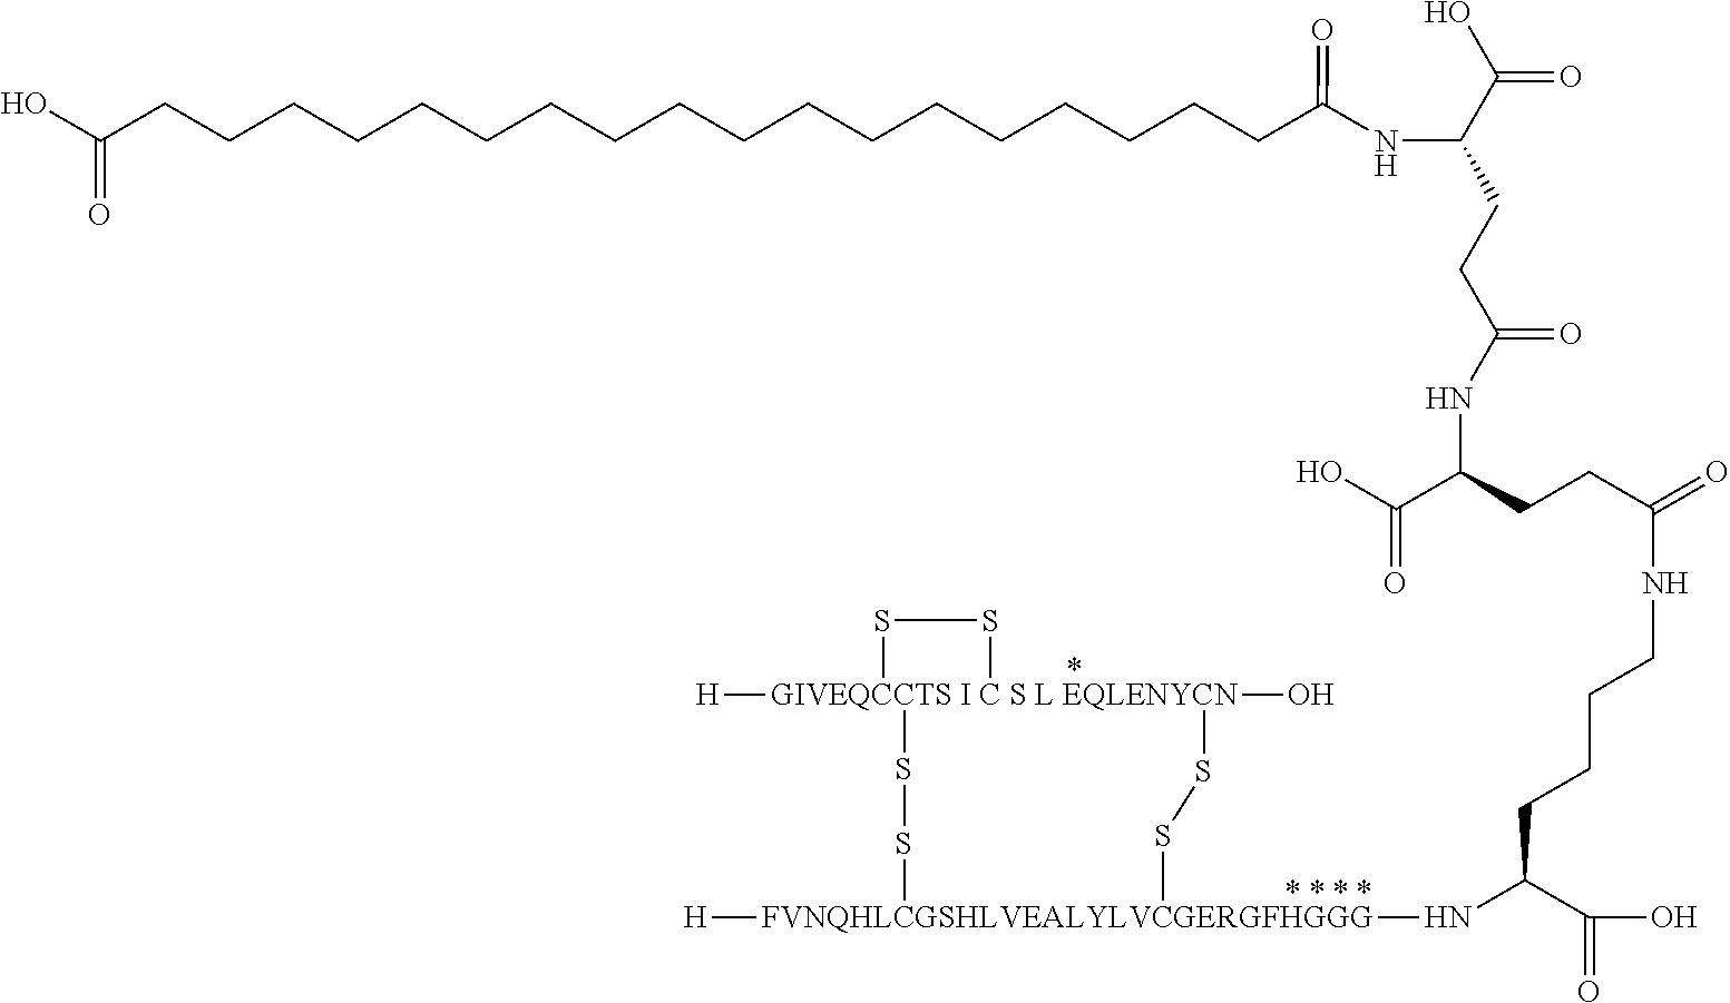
[GIVEQCCTS I C S L EQLENYCN]12([H])(O)(SS[FVNQHLCGSHLVEALYLVCGERGFHGGG]([H])(NC(C(O)=O)CCCCNC(=O)CCC(C(O)=O)NC(CCC(C(=O)O)NC(CCCCCCCCCCCCCCCCCCC(O)=O)=O)=O)SS1)SS2
